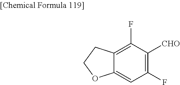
C12=CC(F)=C([CHO])C(F)=C1CCO2
